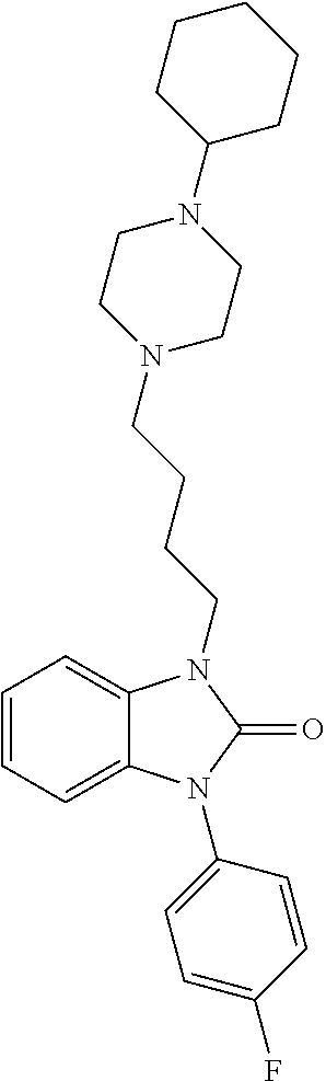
C1=CC=C2C(=C1)N(CCCCN1CCN(C3CCCCC3)CC1)C(=O)N2C1=CC=C(F)C=C1
